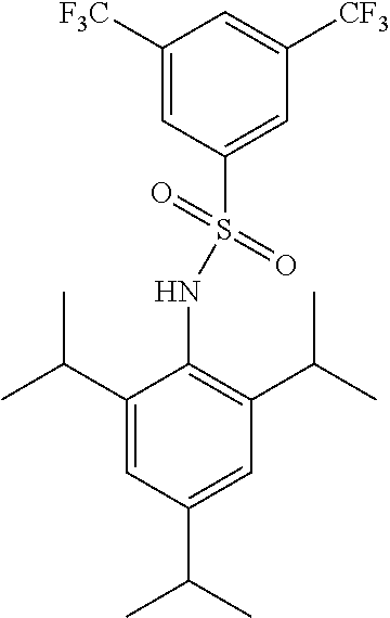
C1([F3C])=CC(S(NC2=C(C(C)C)C=C(C(C)C)C=C2C(C)C)(=O)=O)=CC([CF3])=C1
